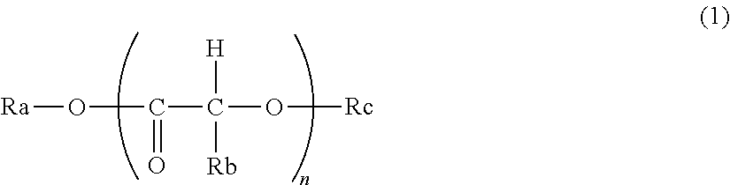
[Ra]OC(C(O[Rc])([Rb])[H])=O
